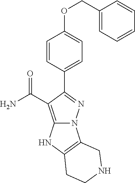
C1(COC2=CC=C(C3=NN4C(=C3C(=O)N)NC3=C4CNCC3)C=C2)=CC=CC=C1
